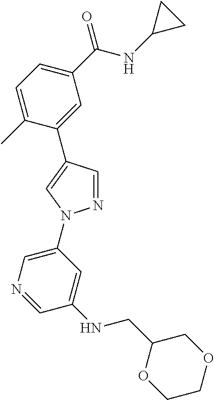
C1=C(C)C(C2=CN(C3=CN=CC(NCC4OCCOC4)=C3)N=C2)=CC(C(NC2CC2)=O)=C1
